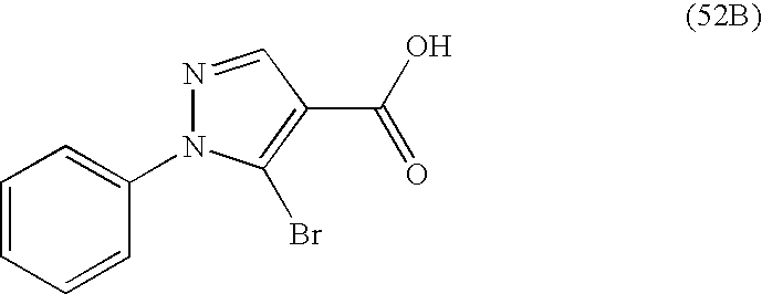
N1=CC(C(O)=O)=C(Br)N1C1=CC=CC=C1
